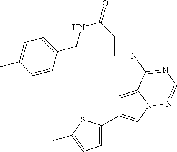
C1=C2N(C=C1C1=CC=C(C)S1)N=CN=C2N1CC(C(=O)NCC2=CC=C(C)C=C2)C1
